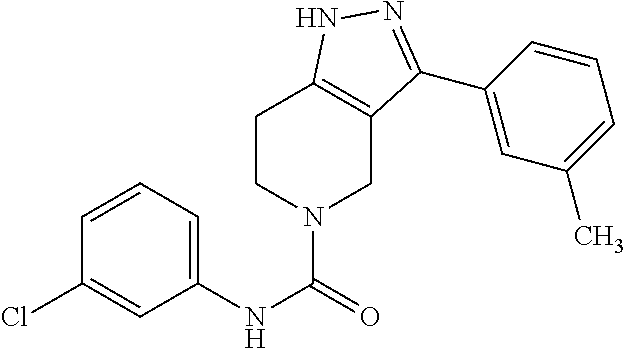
C1CN(C(=O)NC2=CC=CC(Cl)=C2)CC2=C1NN=C2C1=CC(C)=CC=C1
